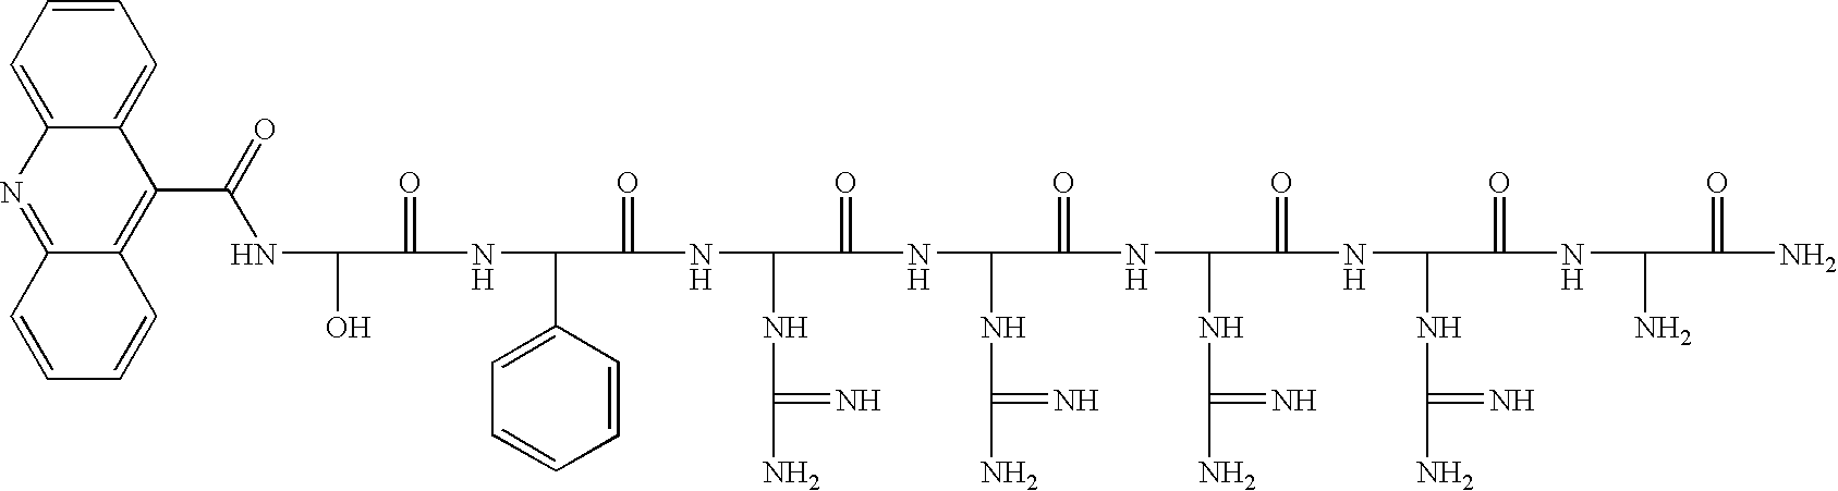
C(NC(O)C(=O)NC(C1=CC=CC=C1)C(=O)NC(NC(N)=N)C(=O)NC(NC(N)=N)C(=O)NC(NC(N)=N)C(=O)NC(NC(N)=N)C(=O)NC(N)C(=O)N)(C1=C2C(=NC3=CC=CC=C13)C=CC=C2)=O
